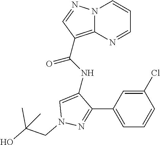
N12C(=C(C(NC3=CN(CC(O)(C)C)N=C3C3=CC=CC(Cl)=C3)=O)C=N1)N=CC=C2
